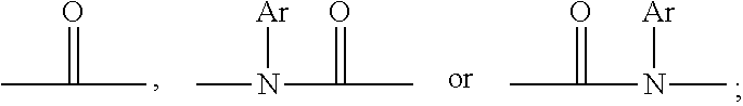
CC(C)=O.N(C(C)=O)(C)[Ar].N(C(C)=O)(C)[Ar]
